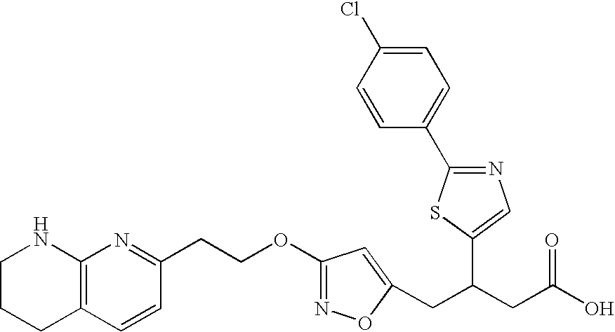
C(C(CC(O)=O)C1=CN=C(C2=CC=C(Cl)C=C2)S1)C1=CC(OCCC2=NC3=C(C=C2)CCCN3)=NO1
